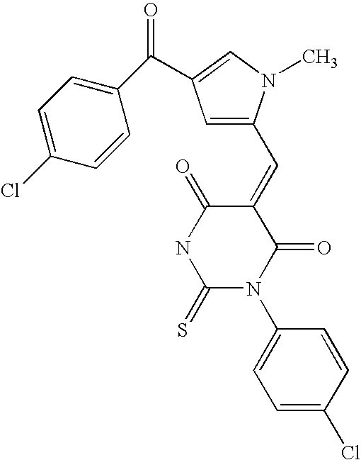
C1(=CC2=CC(C(C3=CC=C(Cl)C=C3)=O)=CN2C)C(=O)NC(=S)N(C2=CC=C(Cl)C=C2)C1=O
